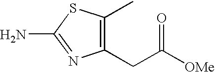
C1(CC([OMe])=O)=C(C)SC(N)=N1
